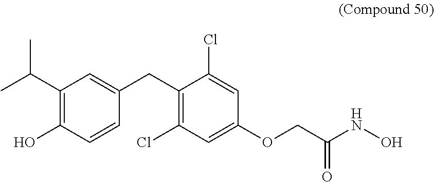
C1=C(CC2=C(Cl)C=C(OCC(=O)NO)C=C2Cl)C=CC(O)=C1C(C)C
